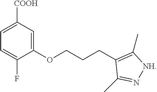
C1=C(F)C(OCCCC2=C(C)[NH]N=C2C)=CC([COOH])=C1
